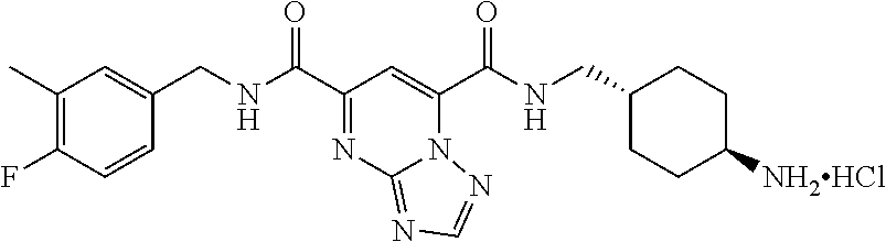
C1(C)=C(F)C=CC(CNC(C2=NC3=NC=NN3C(C(NCC3CCC([NH2HCl])CC3)=O)=C2)=O)=C1
